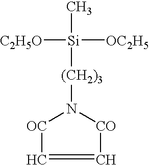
[C2H5O][Si]([OC2H5])([(CH2)3]N1[CO]C=C[OC]1)C
